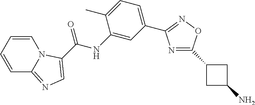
C1(NC(=O)C2=CN=C3C=CC=CN32)=CC(C2=NOC(C3CC(N)C3)=N2)=CC=C1C
